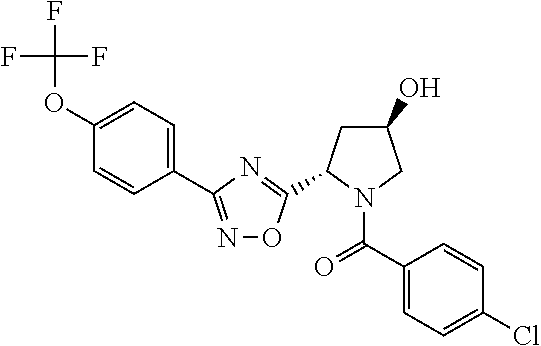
FC(F)(F)OC1=CC=C(C2=NOC(C3N(C(C4=CC=C(Cl)C=C4)=O)CC(O)C3)=N2)C=C1
